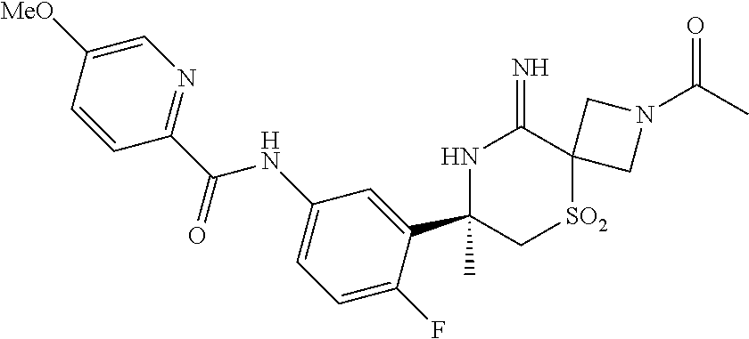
C1=C([MeO])C=CC(C(=O)NC2=CC=C(F)C(C3(C)NC(=N)C4([SO2]C3)CN(C(C)=O)C4)=C2)=N1
